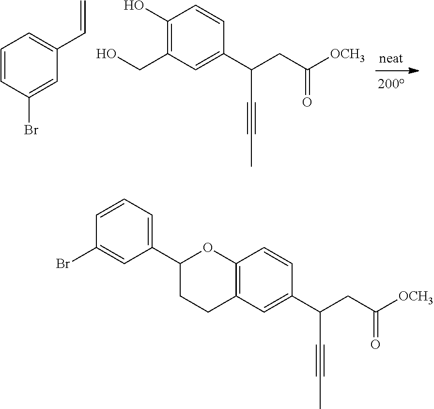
C1=CC(Br)=CC(C=C)=C1.C1(O)=C(CO)C=C(C(CC([OCH3])=O)C#CC)C=C1.C12=C(C=C(C(CC([OCH3])=O)C#CC)C=C1)CCC(C1=CC=CC(Br)=C1)O2
